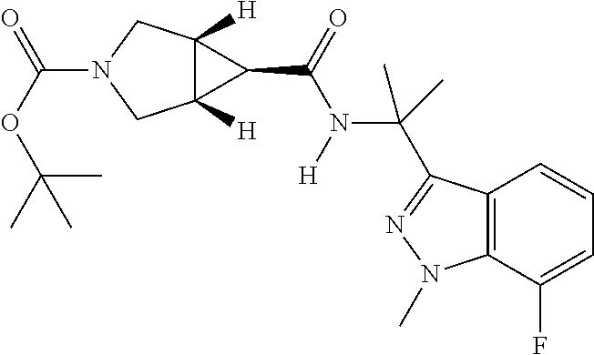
C(OC(C)(C)C)(=O)N1CC2([H])C([H])(C1)C2C(=O)N([H])C(C)(C)C1=NN(C)C2=C1C=CC=C2F
